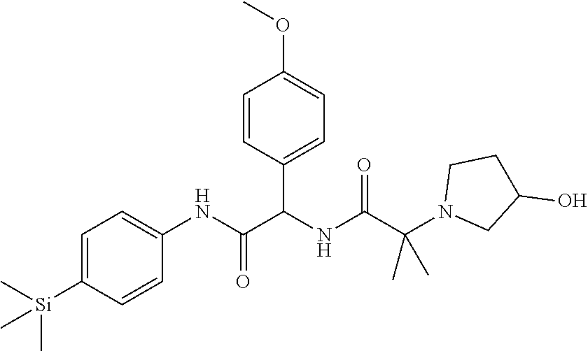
C1=C([Si](C)(C)C)C=CC(NC(=O)C(NC(C(N2CC(O)CC2)(C)C)=O)C2=CC=C(OC)C=C2)=C1
